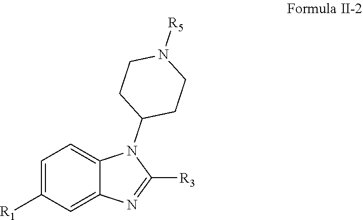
C1=C([R1])C=C2C(=C1)N(C1CCN([R5])CC1)C([R3])=N2
